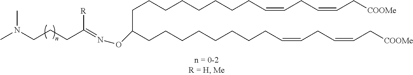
C(CCCCCC=CCC=CC[COOMe])CCC(CCCCCCCCC=CCC=CC[COOMe])ON=C(CCCN(C)C)[R]
